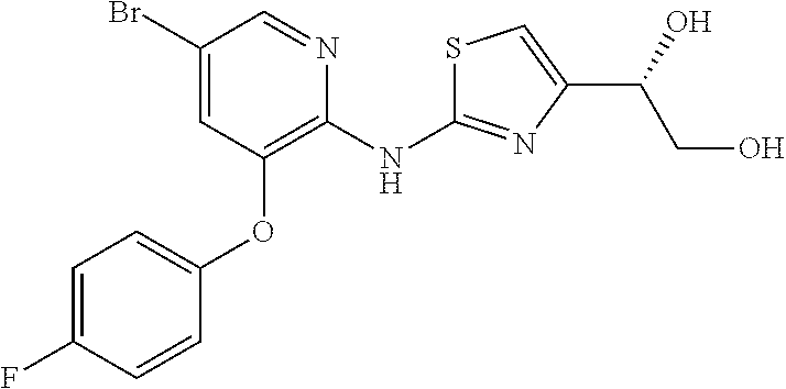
C1(Br)=CC(OC2=CC=C(F)C=C2)=C(NC2=NC(C(O)CO)=CS2)N=C1
